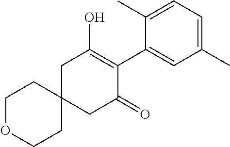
C12(CC(=O)C(C3=CC(C)=CC=C3C)=C(O)C1)CCOCC2
